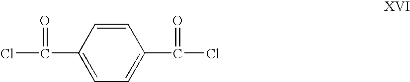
C1=CC(C(=O)Cl)=CC=C1C(Cl)=O
